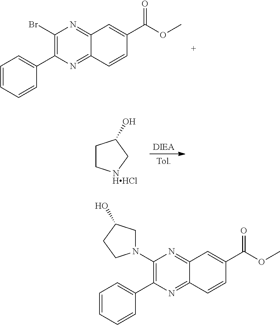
C1(Br)=C(C2=CC=CC=C2)N=C2C(=N1)C=C(C(OC)=O)C=C2.C1(N2CC(O)CC2)=C(C2=CC=CC=C2)N=C2C(=N1)C=C(C(OC)=O)C=C2.[Tol].[DIEA].C1C[NHHCl]CC1O
